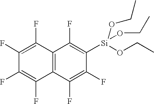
C12=C(C(F)=C(F)C(F)=C1F)C(F)=C([Si](OCC)(OCC)OCC)C(F)=C2F
